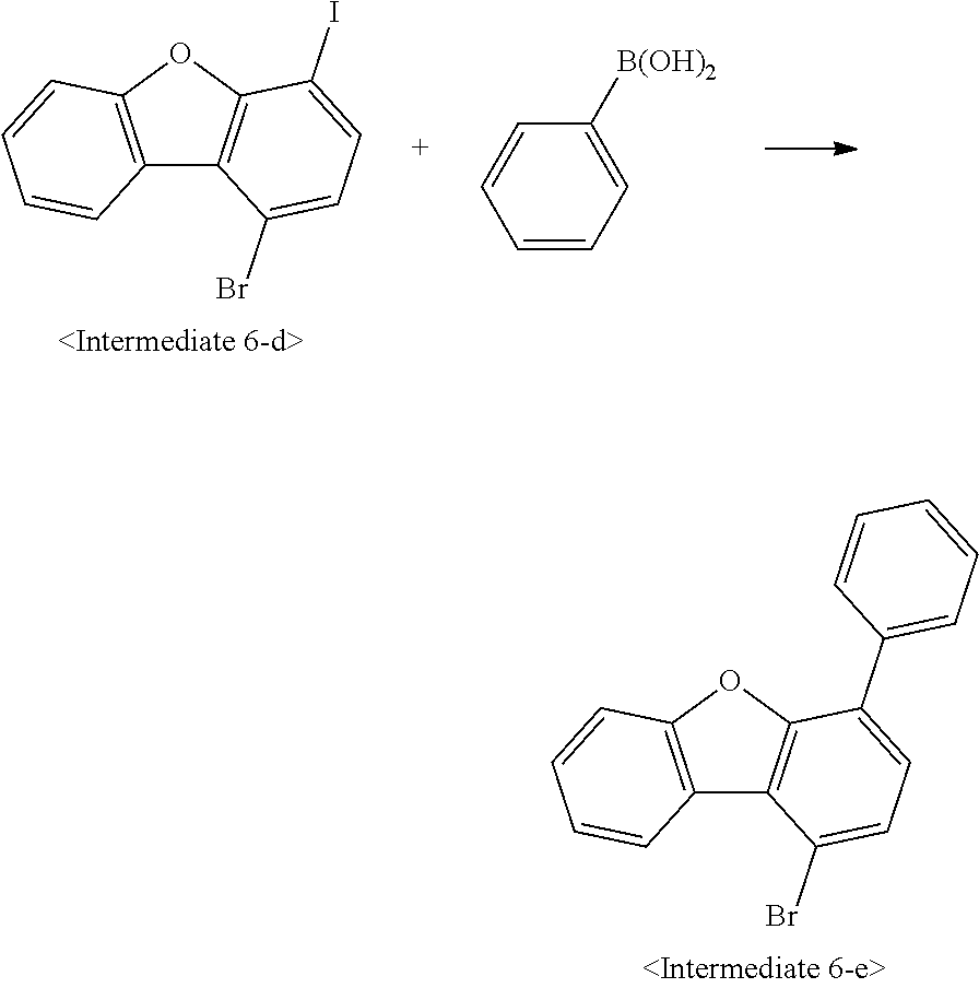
C12=C(OC3=C1C(Br)=CC=C3C1=CC=CC=C1)C=CC=C2.C12=C(OC3=C1C(Br)=CC=C3I)C=CC=C2.C1=CC=C([B(OH)2])C=C1
